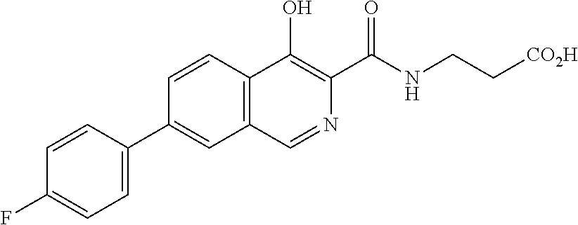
C1=CC(F)=CC=C1C1=CC2=C(C=C1)C(O)=C(C(NCC[CO2H])=O)N=C2
